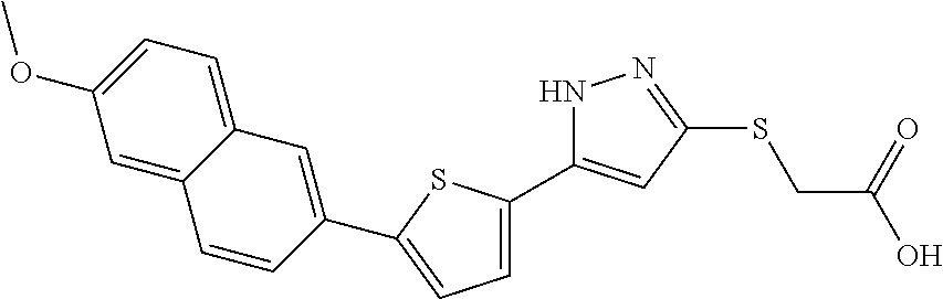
C1(C2=CC=C(C3=CC4=CC=C(OC)C=C4C=C3)S2)=CC(SCC(O)=O)=NN1
